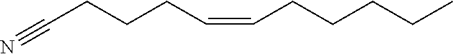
C(CCCC=CCCCCC)#N
